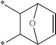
C1(*)C(*)C2C=CC1O2
